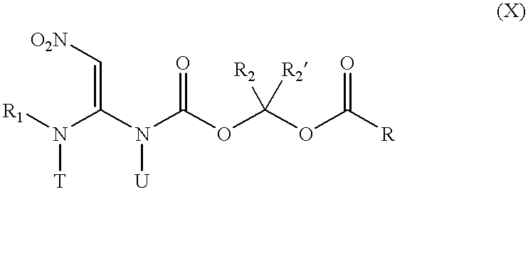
[R1]N(C(N(C(OC(OC([R])=O)([R2])[R2])=O)[U])=C[O2N])[T]
